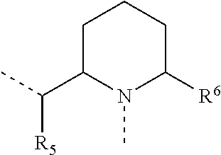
C1C(C(C)[R5])N(C)C([R6])CC1
